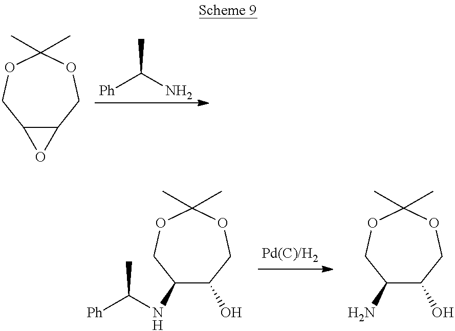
C12C(COC(C)(C)OC1)O2.[Ph]C(N)C.C1(NC([Ph])C)C(O)COC(C)(C)OC1.C1(N)C(O)COC(C)(C)OC1
